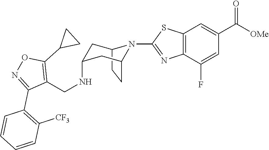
C12CCC(CC(NCC3=C(C4CC4)ON=C3C3=C([CF3])C=CC=C3)C1)N2C1=NC2=C(C=C(C([OMe])=O)C=C2F)S1
